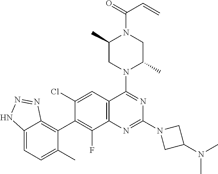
C12=CC=C(C)C(C3=C(F)C4=C(C=C3Cl)C(N3C(C)CN(C(=O)C=C)C(C)C3)=NC(N3CC(N(C)C)C3)=N4)=C1N=NN2
